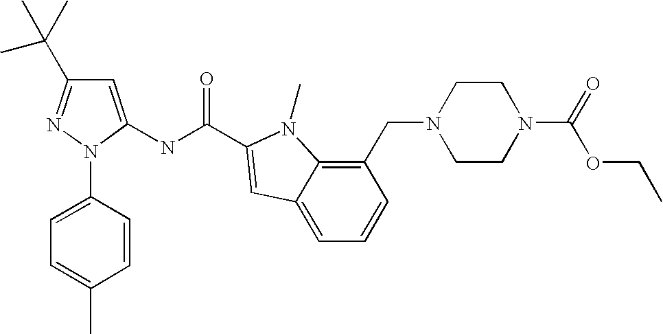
C1=C(NC(=O)C2=CC3=CC=CC(CN4CCN(C(=O)OCC)CC4)=C3N2C)N(C2=CC=C(C)C=C2)N=C1C(C)(C)C
